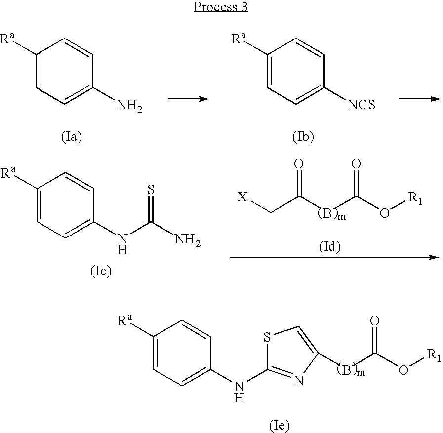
C1([Ra])=CC=C(N)C=C1.C1([Ra])=CC=C([NCS])C=C1.[X]CC(BC(O[R1])=O)=O.C1([Ra])=CC=C(NC(N)=S)C=C1.B(C(O[R1])=O)C1=CSC(NC2=CC=C([Ra])C=C2)=N1
